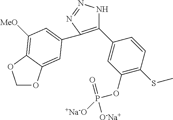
C1(C2=CC(OP(=O)([+Na-O])[O-Na+])=C(SC)C=C2)=C(C2=CC([MeO])=C3C(=C2)OCO3)N=NN1
